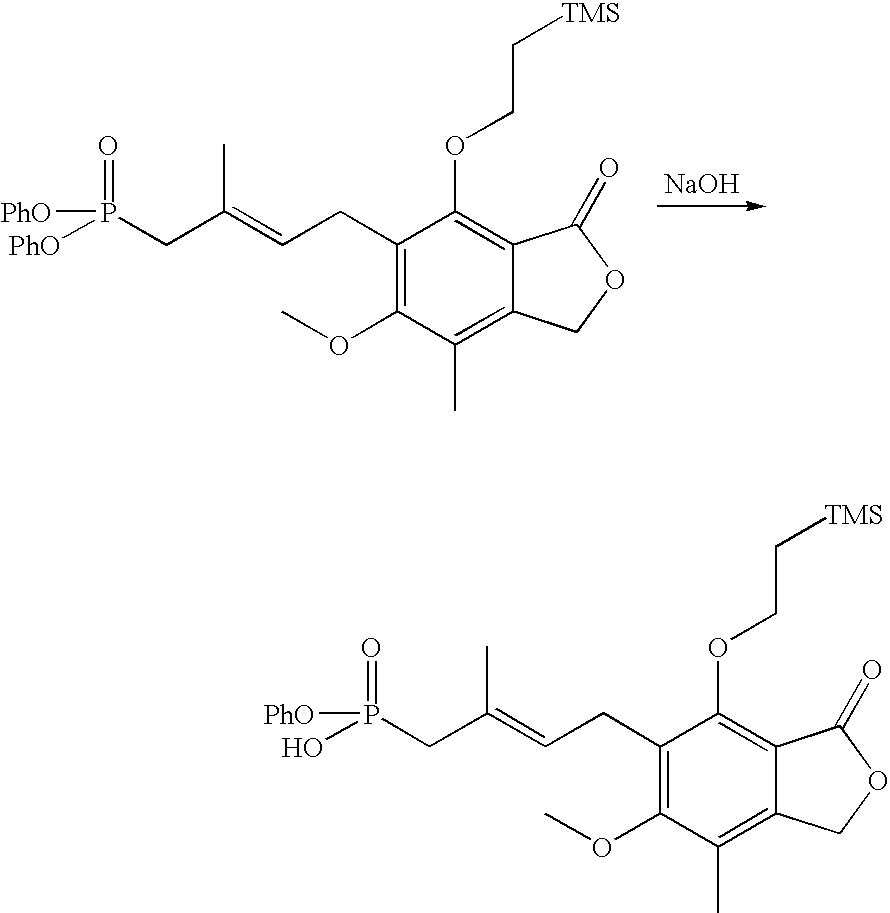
C1(CC=C(CP([PhO])(=O)[PhO])C)=C(OC)C(C)=C2C(=C1OCC[TMS])C(=O)OC2.[NaOH].C1(CC=C(CP(O)(=O)[PhO])C)=C(OC)C(C)=C2C(=C1OCC[TMS])C(=O)OC2
